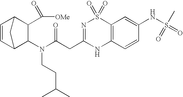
C1=CC2C(N(CCC(C)C)C(CC3=NS(=O)(=O)C4=C(N3)C=CC(NS(=O)(=O)C)=C4)=O)C(C(=O)[OMe])C1C2
